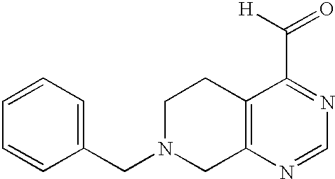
C1=CC=C(CN2CCC3=C(C2)N=CN=C3C([H])=O)C=C1
